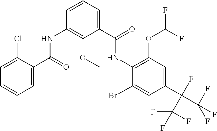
C1=C(Cl)C(C(=O)NC2=C(OC)C(C(=O)NC3=C(OC(F)F)C=C(C(F)(C(F)(F)F)C(F)(F)F)C=C3Br)=CC=C2)=CC=C1
